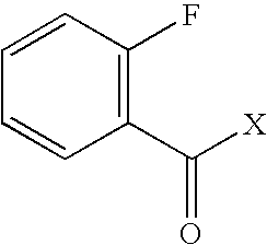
C1=CC=CC(C([X])=O)=C1F
